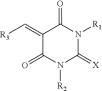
[R3]C=C1C(=O)N([R2])C(=[X])N([R1])C1=O
